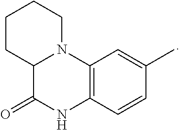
C12C(=O)NC3=C(N1CCCC2)C=C(C)C=C3
